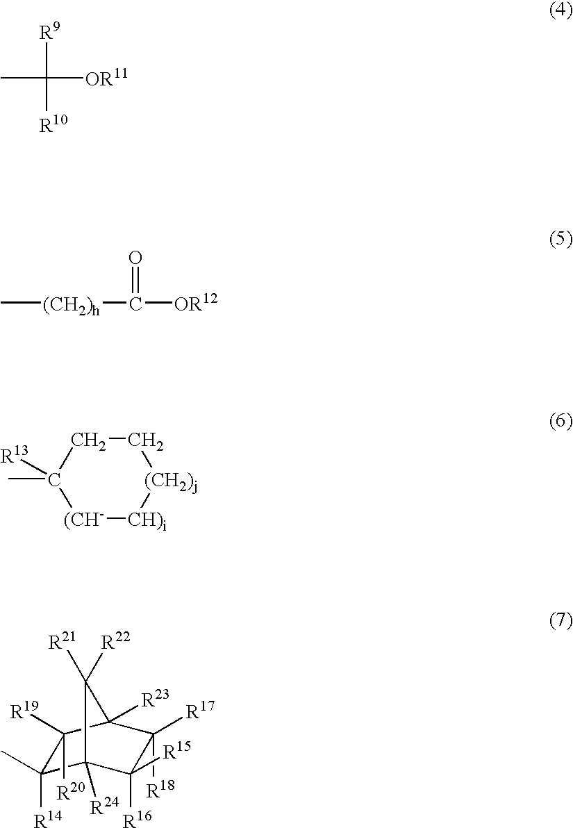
CC([R9])([R10])[OR11].C[(CH2)h]C(=O)[OR12].C1CC(C)([R13])[(CH-][CH)i][(CH2)j]1.C1([R14])(C)C2([R24])C([R15])([R16])C([R17])([R18])C([R23])(C1([R20])[R19])C2([R21])[R22]
